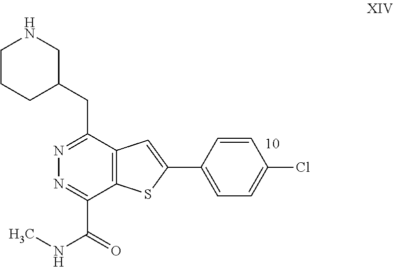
C1CCC(CC2=NN=C(C(NC)=O)C3=C2C=C(C2=CC=C(Cl)C=C2)S3)CN1
